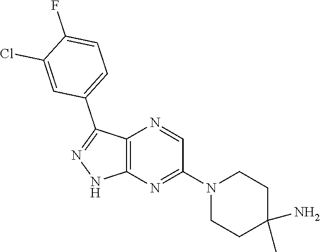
C12=C(N=C(N3CCC(C)(N)CC3)C=N1)NN=C2C1=CC=C(F)C(Cl)=C1
